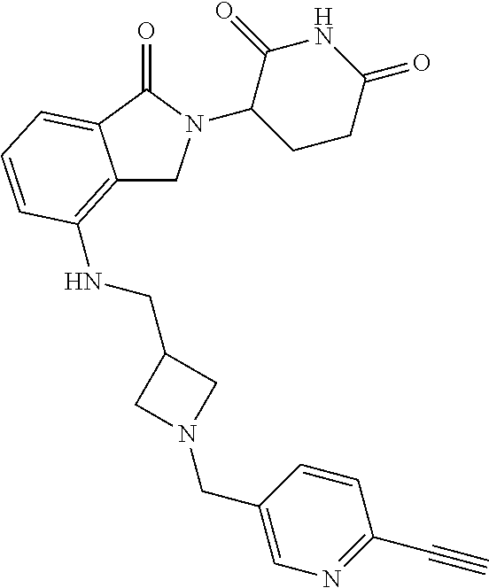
C1(N2CC3=C(NCC4CN(CC5=CN=C(C#C)C=C5)C4)C=CC=C3C2=O)CCC(=O)NC1=O
